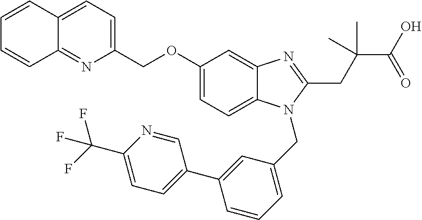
C1(COC2=CC=C3C(=C2)N=C(CC(C(O)=O)(C)C)N3CC2=CC=CC(C3=CC=C(C(F)(F)F)N=C3)=C2)=CC=C2C(=N1)C=CC=C2
